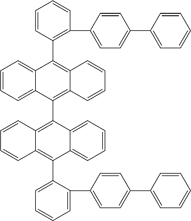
C1=CC(C2=C3C(=C(C4=C5C(=C(C6=CC=CC=C6C6=CC=C(C7=CC=CC=C7)C=C6)C6=CC=CC=C46)C=CC=C5)C4=CC=CC=C24)C=CC=C3)=C(C2=CC=C(C3=CC=CC=C3)C=C2)C=C1
